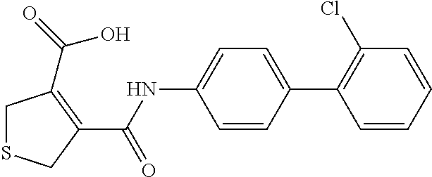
C1SCC(C(NC2=CC=C(C3=C(Cl)C=CC=C3)C=C2)=O)=C1C(=O)O
